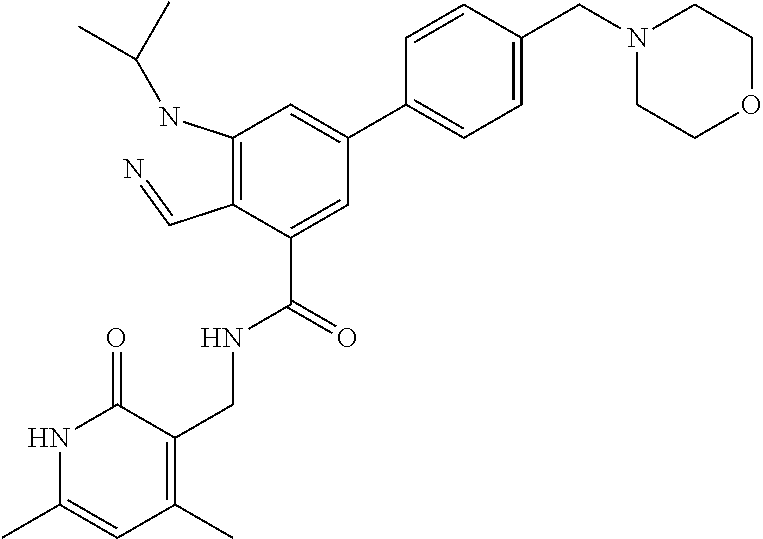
C1(NC(C)C)=C(C=N)C(C(=O)NCC2=C(C)C=C(C)NC2=O)=CC(C2=CC=C(CN3CCOCC3)C=C2)=C1
